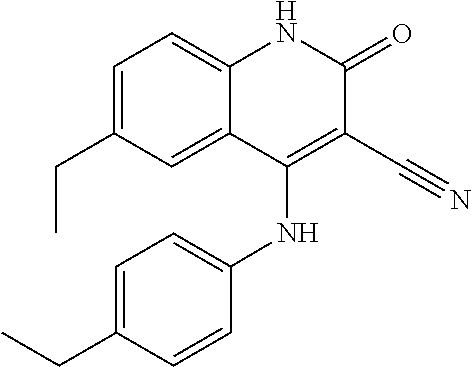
C1=C(CC)C=C2C(=C1)NC(=O)C(C#N)=C2NC1=CC=C(CC)C=C1
